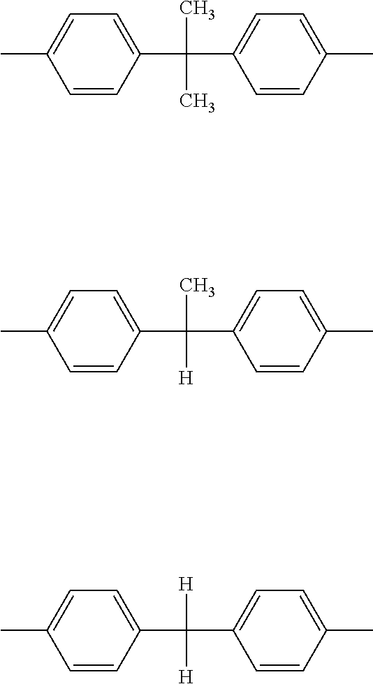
C1=CC(C(C)(C)C2=CC=C(C)C=C2)=CC=C1C.C1=CC(C(C)([H])C2=CC=C(C)C=C2)=CC=C1C.C1=CC(C([H])([H])C2=CC=C(C)C=C2)=CC=C1C
